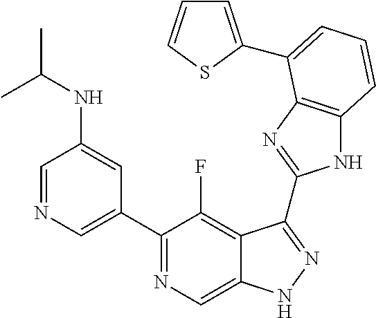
C1=NC=C(C2=NC=C3C(=C2F)C(C2=NC4=C(N2)C=CC=C4C2=CC=CS2)=NN3)C=C1NC(C)C
